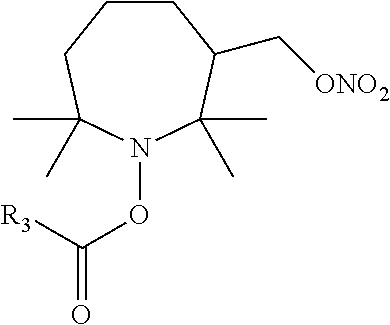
O(C(=O)[R3])N1C(C)(C)CCCC(C[ONO2])C1(C)C
